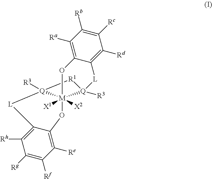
C1([Rh])=C2C(=C([Re])C([Rf])=C1[Rg])O[M]13([X1])([X2])[Q]([R3])([L]2)[R1][Q]1([R3])[L]C1=C([Rd])C([Rc])=C([Rb])C([Ra])=C1O3
